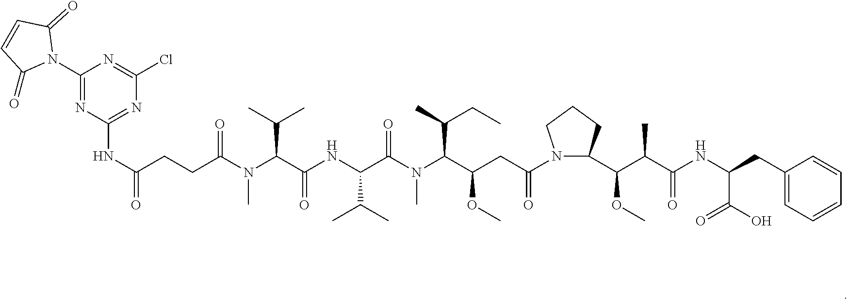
C(C(N(C(C(NC(C(N(C(C(CC(N1C(C(OC)C(C)C(=O)NC(C(=O)O)CC2=CC=CC=C2)CCC1)=O)OC)C(C)CC)C)=O)C(C)C)=O)C(C)C)C)=O)CC(NC1=NC(Cl)=NC(N2C(=O)C=CC2=O)=N1)=O
